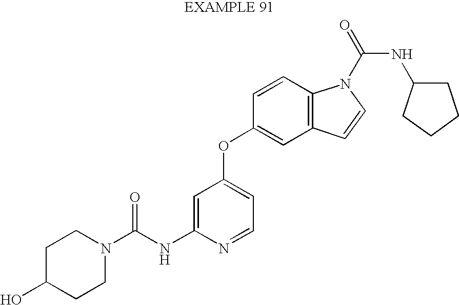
C1C(O)CCN(C(NC2=CC(OC3=CC4=C(C=C3)N(C(NC3CCCC3)=O)C=C4)=CC=N2)=O)C1
